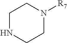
C1NCCN([R7])C1
